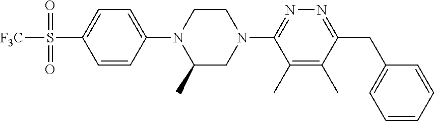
C1=CC(N2C(C)CN(C3=NN=C(CC4=CC=CC=C4)C(C)=C3C)CC2)=CC=C1S(=O)(=O)[F3C]
